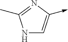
N1C=C(->C)N=C1C
